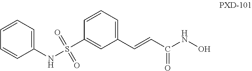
N(S(C1=CC(C=CC(NO)=O)=CC=C1)(=O)=O)C1=CC=CC=C1
